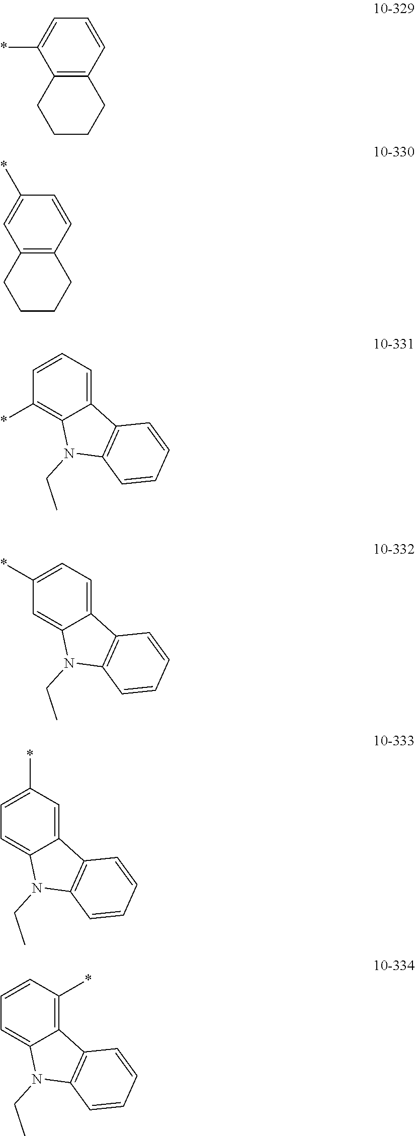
C12=C(C=CC=C1*)CCCC2.C12=C(C=CC(*)=C1)CCCC2.C12=CC=CC(*)=C1N(CC)C1=C2C=CC=C1.C12=CC=C(*)C=C1N(CC)C1=C2C=CC=C1.C12=CC(*)=CC=C1N(CC)C1=C2C=CC=C1.C12=C(*)C=CC=C1N(CC)C1=C2C=CC=C1
